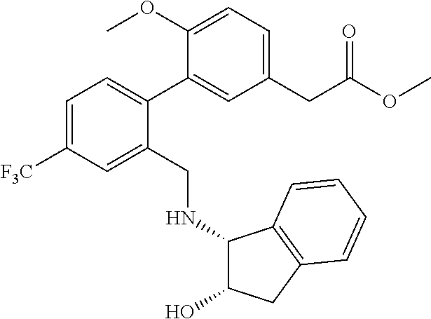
C1=C([F3C])C=C(CNC2C(O)CC3=C2C=CC=C3)C(C2=CC(CC(OC)=O)=CC=C2OC)=C1
